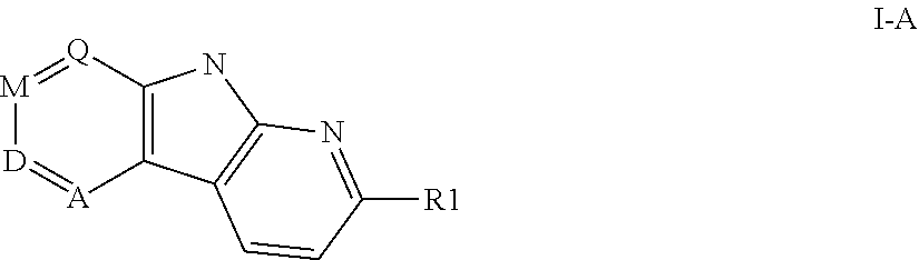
[M]1=[Q]C2=C([A]=[D]1)C1=C(N2)N=C([R1])C=C1
